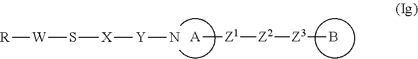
B[Z3][Z2][Z1][A].N[Y][X]S[W][R]
